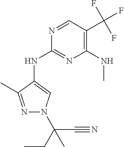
N(C1=NC(NC)=C(C(F)(F)F)C=N1)C1=CN(C(CC)(C#N)C)N=C1C
